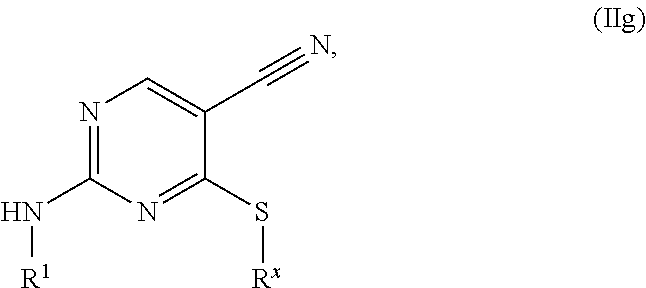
N1=C(N[R1])N=C(S[Rx])C(C#N)=C1
